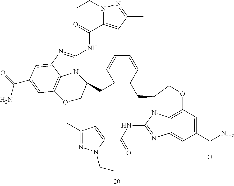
C1(C(N)=O)=CC2=C3C(=C1)N=C(NC(C1=CC(C)=NN1CC)=O)N3C(CC1=C(CC3N4C(NC(=O)C5=CC(C)=NN5CC)=NC5=CC(C(=O)N)=CC(=C45)OC3)C=CC=C1)CO2
